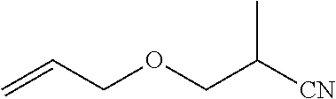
C=CCOCC([CN])C
